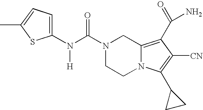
C1(N(C(N2CCN3C(=C(C(N)=O)C([CN])=C3C3CC3)C2)=O)[H])=CC=C(C)S1
